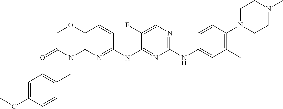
C1(NC2=CC(C)=C(N3CCN(C)CC3)C=C2)=NC=C(F)C(NC2=NC3=C(C=C2)OCC(=O)N3CC2=CC=C(OC)C=C2)=N1
